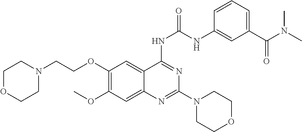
C1=CC=C(C(N(C)C)=O)C=C1NC(NC1=NC(N2CCOCC2)=NC2=CC(OC)=C(OCCN3CCOCC3)C=C21)=O
